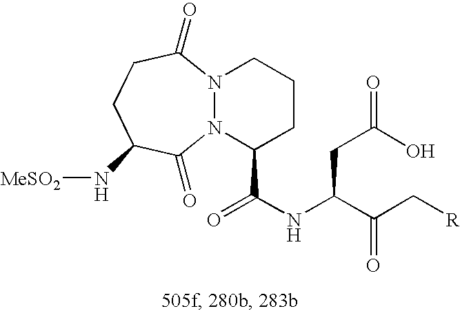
N12N(C(=O)CCC(N[MeSO2])C1=O)CCCC2C(NC(C(C[R])=O)CC(O)=O)=O
